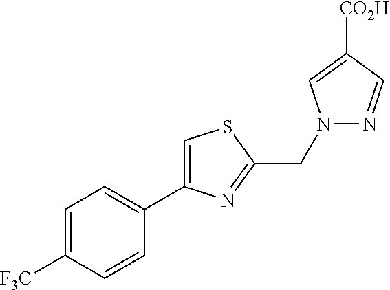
C1=C([F3C])C=CC(C2=CSC(CN3N=CC([CO2H])=C3)=N2)=C1
